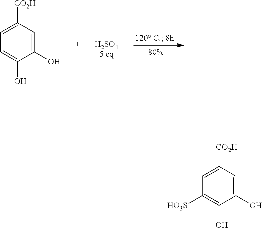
C1=C([CO2H])C=C(O)C(O)=C1.C1=C([CO2H])C=C(O)C(O)=C1[HO3S]
